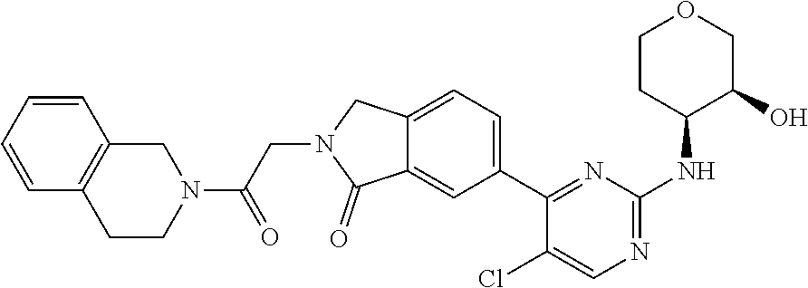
C1=CC2=C(C=C1)CCN(C(CN1CC3=CC=C(C4=NC(NC5CCOCC5O)=NC=C4Cl)C=C3C1=O)=O)C2
